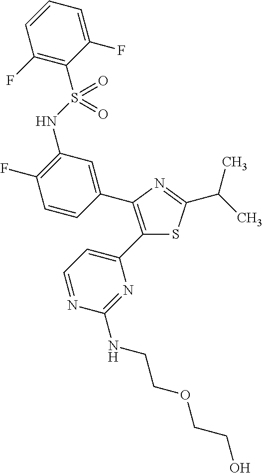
C1=CC=C(F)C(S(NC2=C(F)C=CC(C3=C(C4=CC=NC(NCCOCCO)=N4)SC(C(C)C)=N3)=C2)(=O)=O)=C1F
